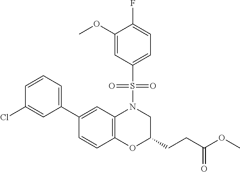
C1(C2=CC=CC(Cl)=C2)=CC2=C(C=C1)OC(CCC(OC)=O)CN2S(=O)(=O)C1=CC=C(F)C(OC)=C1
